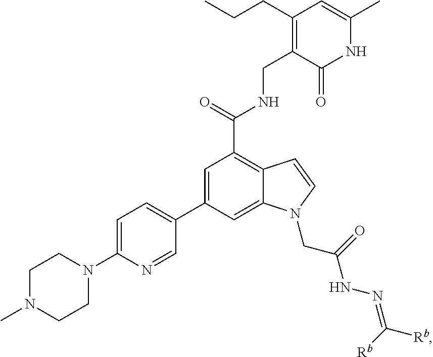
C1N(C)CCN(C2=CC=C(C3=CC(C(=O)NCC4=C(CCC)C=C(C)NC4=O)=C4C(=C3)N(CC(NN=C([Rb])[Rb])=O)C=C4)C=N2)C1
